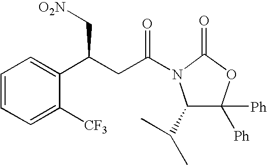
C1=CC=C([CF3])C(C(CC(=O)N2C(C(C)C)C([Ph])([Ph])OC2=O)C[O2N])=C1
